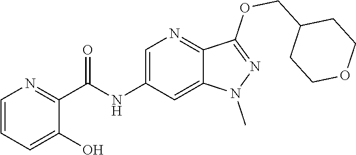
C1=CC=C(O)C(C(NC2=CN=C3C(=C2)N(C)N=C3OCC2CCOCC2)=O)=N1
